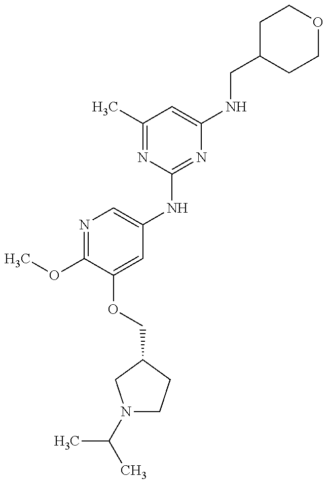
COC1=NC=C(NC2=NC(NCC3CCOCC3)=CC(C)=N2)C=C1OCC1CCN(C(C)C)C1
